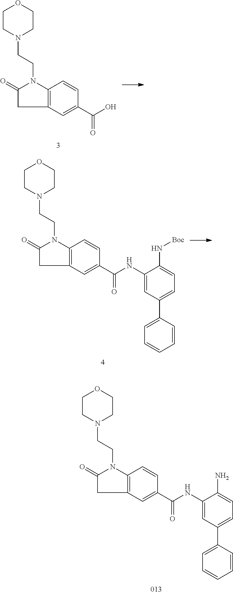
C1(=O)CC2=C(N1CCN1CCOCC1)C=CC(C(NC1=CC(C3=CC=CC=C3)=CC=C1N)=O)=C2.C1(=O)CC2=C(N1CCN1CCOCC1)C=CC(C(O)=O)=C2.C1(=O)CC2=C(N1CCN1CCOCC1)C=CC(C(NC1=CC(C3=CC=CC=C3)=CC=C1N[Boc])=O)=C2
